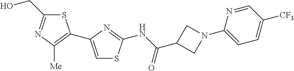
S1C(CO)=NC([Me])=C1C1=CSC(NC(C2CN(C3=CC=C([CF3])C=N3)C2)=O)=N1
